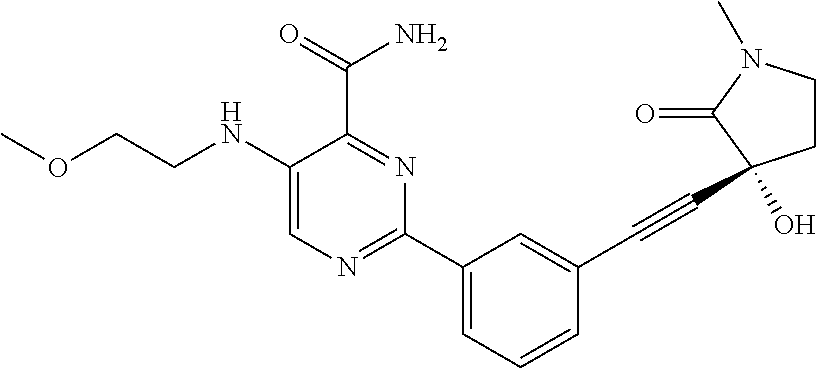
C1(NCCOC)=CN=C(C2=CC=CC(C#CC3(O)CCN(C)C3=O)=C2)N=C1C(=O)N
